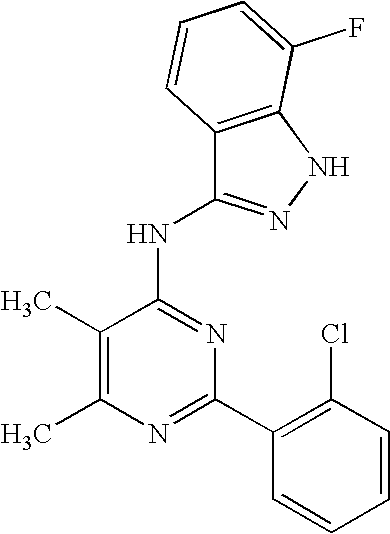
C1(C)=C(C)N=C(C2=C(Cl)C=CC=C2)N=C1NC1=NNC2=C1C=CC=C2F
